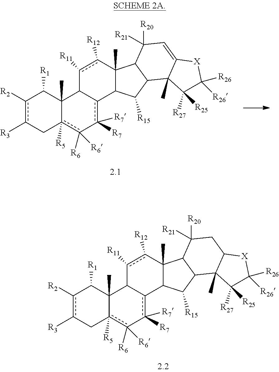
c1([R2])c([R3])Cc2([R5])c([R6])([R6])-c([R7])([R7])c3C(C2(C)C1[R1])c([R11])c([R12])C1(C)C3C([R15])C2C1C([R20])([R21])C=C1C2(C)C([R25])([R27])C([R26])([R26])[X]1.c1([R2])c([R3])Cc2([R5])c([R6])([R6])-c([R7])([R7])c3C(C2(C)C1[R1])c([R11])c([R12])C1(C)C3C([R15])C2C1C([R20])([R21])CC1C2(C)C([R25])([R27])C([R26])([R26])[X]1
